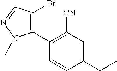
C1(C2=C(Br)C=NN2C)=C([CN])C=C(CC)C=C1
